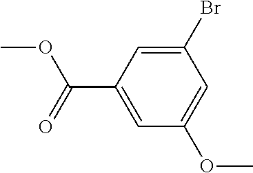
C1(C(=O)OC)=CC(OC)=CC(Br)=C1
